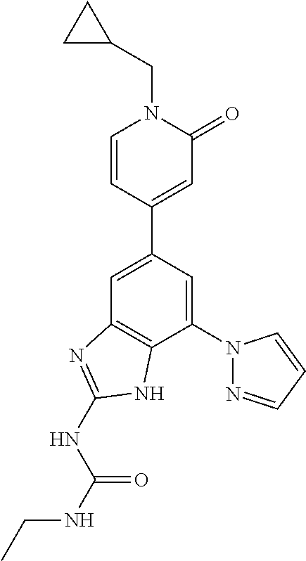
C1=C(C2=CC(=O)N(CC3CC3)C=C2)C=C(N2N=CC=C2)C2=C1N=C(NC(NCC)=O)N2
